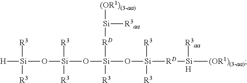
[H][Si](O[Si](O[Si](O[Si]([RD][Si]([(OR1)(3-aa)])[R3aa])([R3])[R3])([RD][Si]([(OR1)(3-aa)])[R3aa])[R3])([R3])[R3])([R3])[R3].[H]
